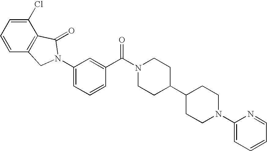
C1=C(N2CC3=C(C(Cl)=CC=C3)C2=O)C=C(C(N2CCC(C3CCN(C4=CC=CC=N4)CC3)CC2)=O)C=C1
